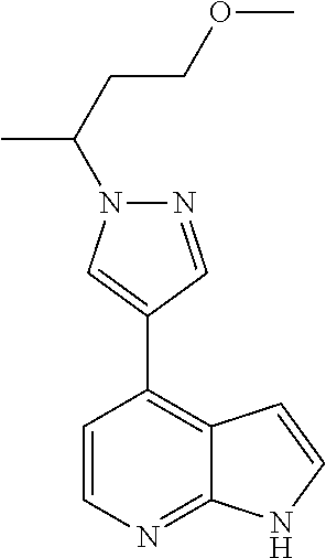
C1=CN=C2C(=C1C1=CN(C(C)CCOC)N=C1)C=CN2
